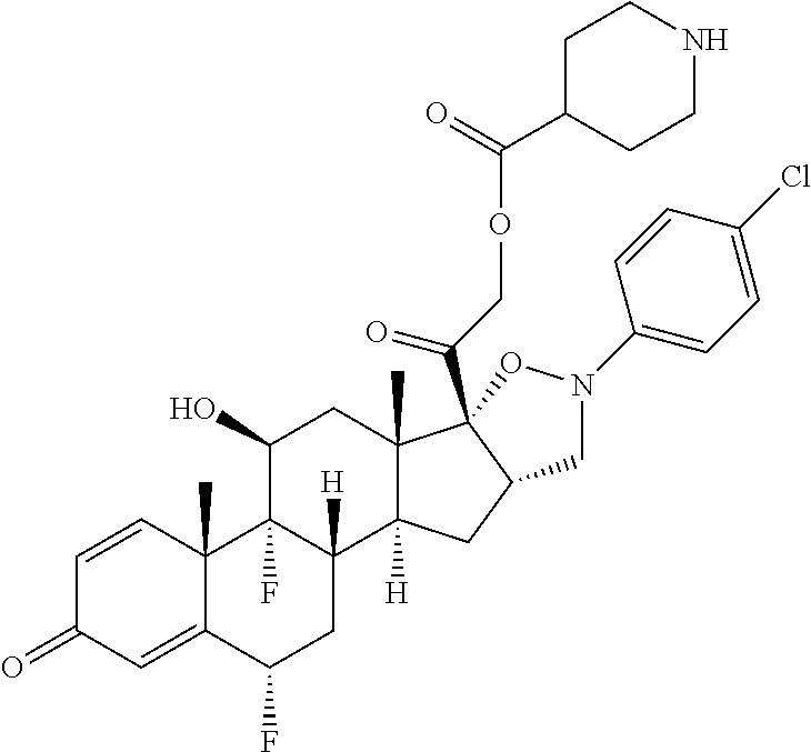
C1=CC2(C)C(=CC1=O)C(F)CC1([H])C2(F)C(O)CC2(C)C1([H])CC1C2(C(COC(=O)C2CCNCC2)=O)ON(C2=CC=C(Cl)C=C2)C1
